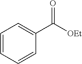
C1=CC=CC(C([OEt])=O)=C1
